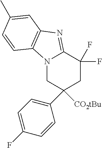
N12CC(C3=CC=C(F)C=C3)([CO2tBu])CC(F)(F)C1=NC1=C2C=CC(C)=C1
